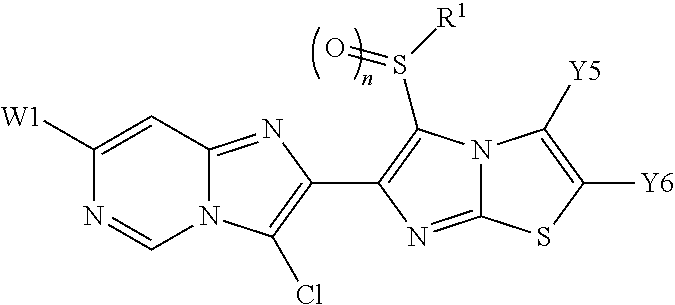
C1([W1])=CC2=NC(C3=C(S([R1])=O)N4C(=N3)SC([Y6])=C4[Y5])=C(Cl)N2C=N1
